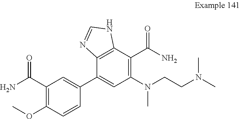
C1=CC(OC)=C(C(N)=O)C=C1C1=CC(N(CCN(C)C)C)=C(C(N)=O)C2=C1N=CN2
